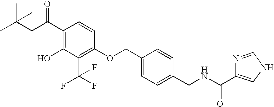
C(CC(=O)C1=C(O)C(C(F)(F)F)=C(OCC2=CC=C(CNC(=O)C3=CNC=N3)C=C2)C=C1)(C)(C)C
